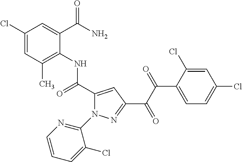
C1(Cl)=CC(C)=C(NC(C2=CC(C(C(=O)C3=CC=C(Cl)C=C3Cl)=O)=NN2C2=NC=CC=C2Cl)=O)C(C(N)=O)=C1
